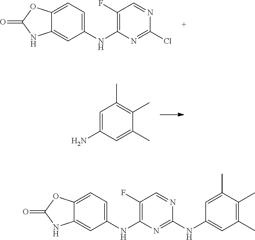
C12=CC(NC3=C(F)C=NC(Cl)=N3)=CC=C1OC(=O)N2.C1=C(N)C=C(C)C(C)=C1C.C12=CC(NC3=C(F)C=NC(NC4=CC(C)=C(C)C(C)=C4)=N3)=CC=C1OC(=O)N2
